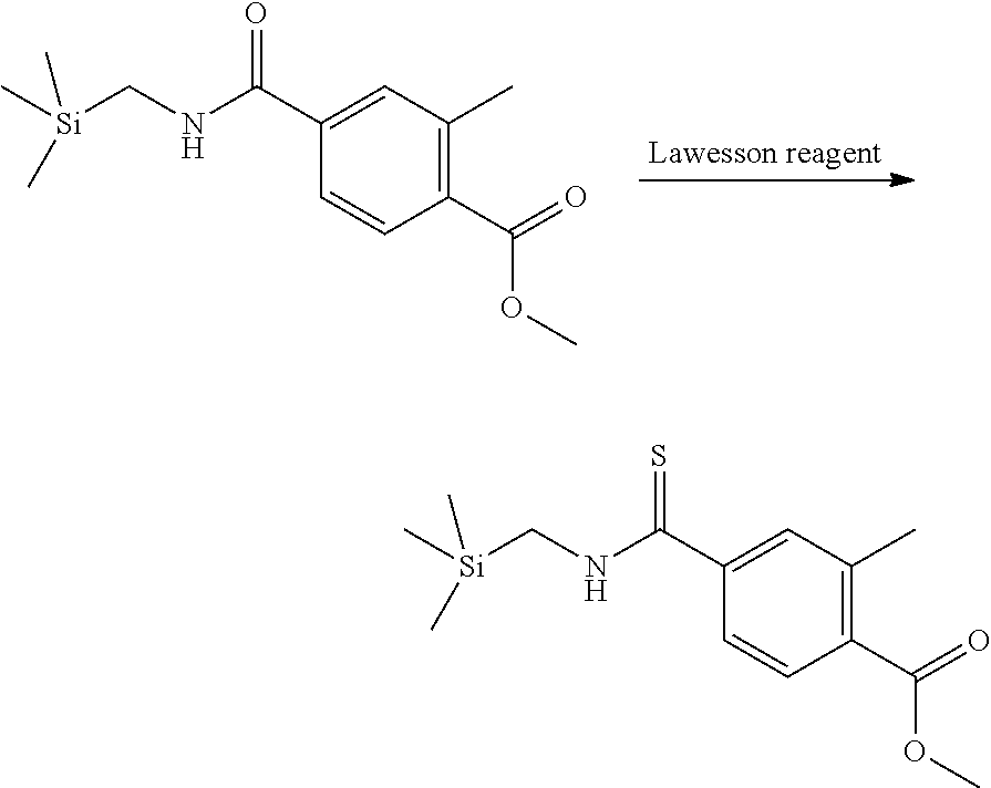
C1(C(NC[Si](C)(C)C)=O)=CC(C)=C(C(=O)OC)C=C1.C1(C(NC[Si](C)(C)C)=S)=CC(C)=C(C(=O)OC)C=C1
